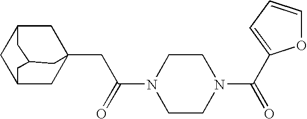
C12CC3(CC(N4CCN(C(=O)C5=CC=CO5)CC4)=O)CC(C1)CC(C2)C3
